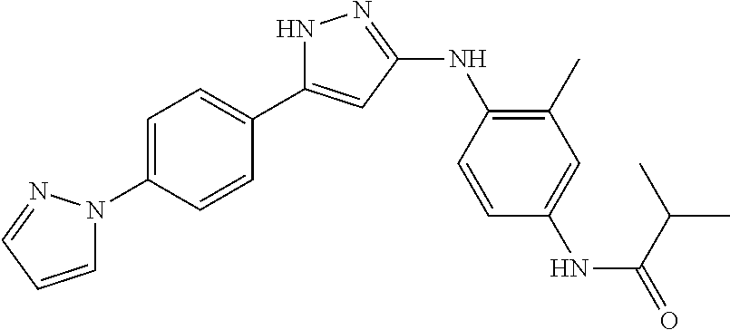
N1C(C2=CC=C(N3C=CC=N3)C=C2)=CC(NC2=C(C)C=C(NC(C(C)C)=O)C=C2)=N1
